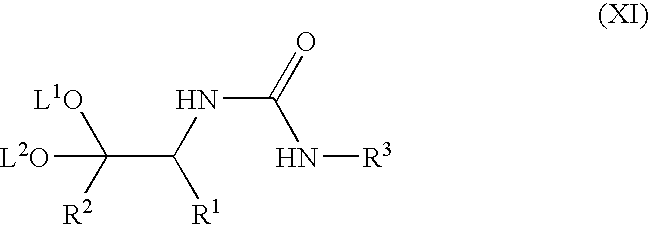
[L2O]C([L1O])([R2])C(NC(N[R3])=O)[R1]
